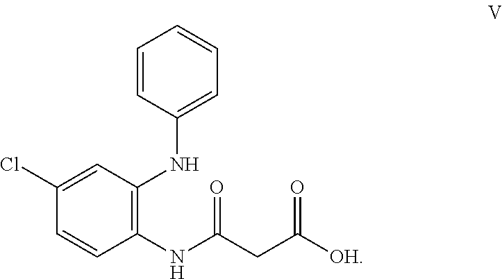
C1(Cl)=CC(NC2=CC=CC=C2)=C(NC(=O)CC([OH])=O)C=C1
